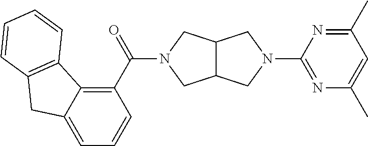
C12C(CN(C3=NC(C)=CC(C)=N3)C1)CN(C(C1=C3C(=CC=C1)CC1=C3C=CC=C1)=O)C2
